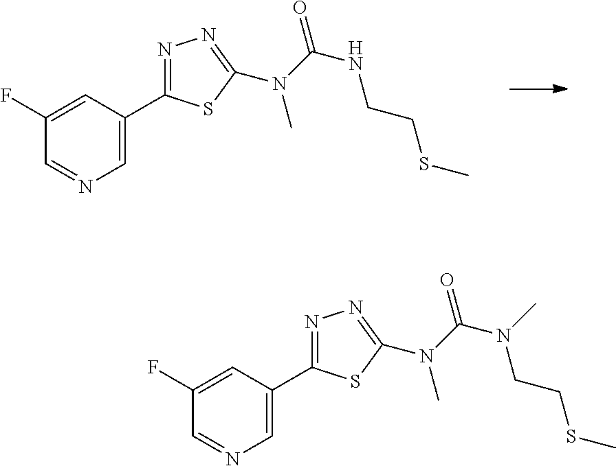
C1(F)=CC(C2=NN=C(N(C)C(=O)NCCSC)S2)=CN=C1.C1(F)=CC(C2=NN=C(N(C)C(=O)N(CCSC)C)S2)=CN=C1
